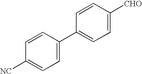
C1(C2=CC=C([NC])C=C2)=CC=C([CHO])C=C1
